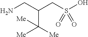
NCC(CS(O)(=O)=O)C([Me])([Me])[Me]
